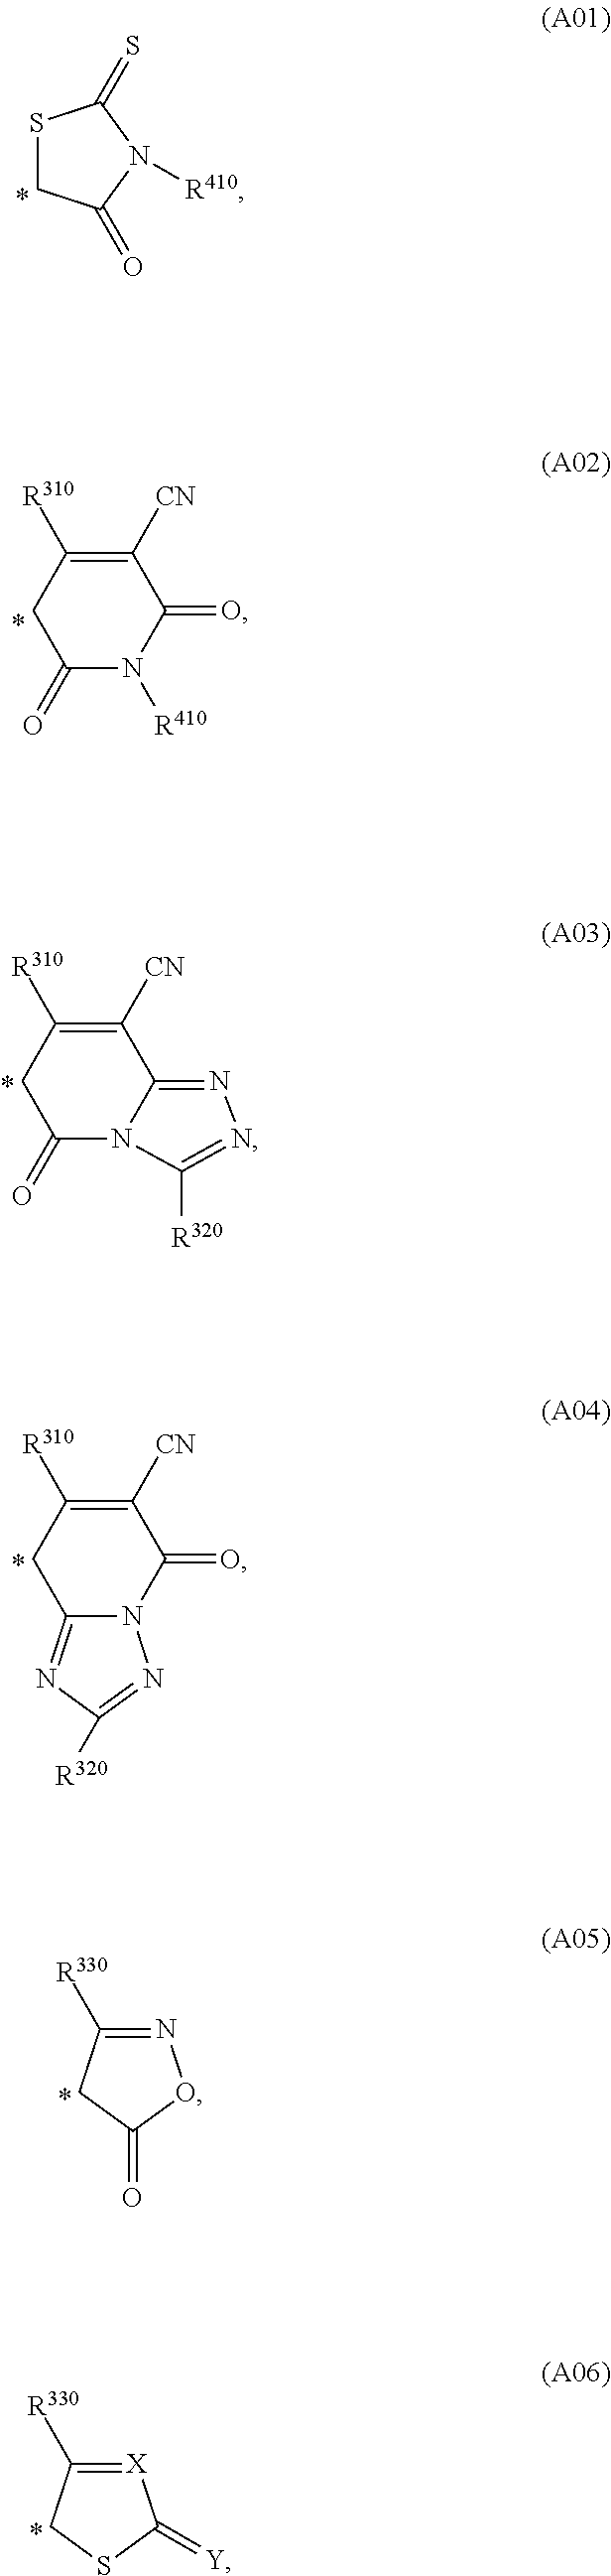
S1CC(=O)N([R410])C1=S.C1(=O)N([R410])C(=O)C([CN])=C([R310])C1.C1([CN])=C([R310])CC(=O)N2C1=NN=C2[R320].C1([CN])=C([R310])CC2=NC([R320])=NN2C1=O.N1=C([R330])CC(=O)O1.[X]1=C([R330])CSC1=[Y]
